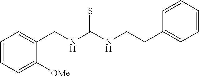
C1=CC=C([OMe])C(CNC(NCCC2=CC=CC=C2)=S)=C1
